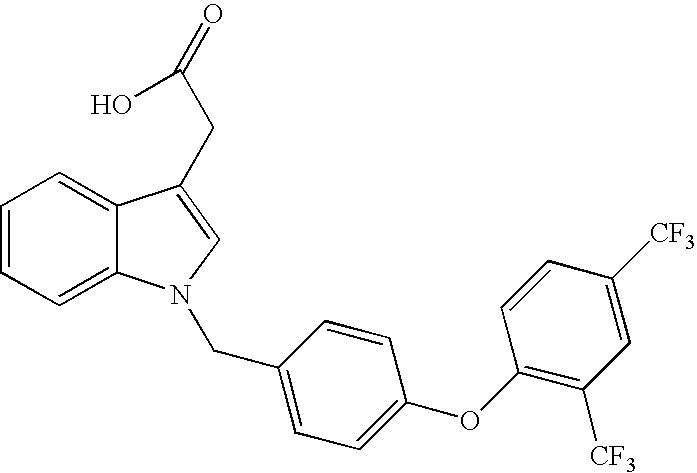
C1=CC=C2C(=C1)C(CC(=O)O)=CN2CC1=CC=C(OC2=C([CF3])C=C([CF3])C=C2)C=C1
